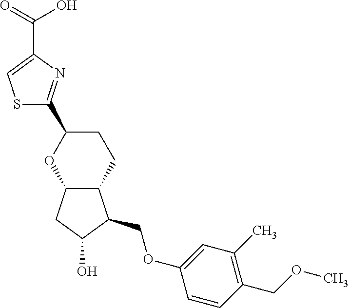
S1C(C2OC3C(CC2)C(COC2=CC(C)=C(COC)C=C2)C(O)C3)=NC(C(=O)O)=C1
